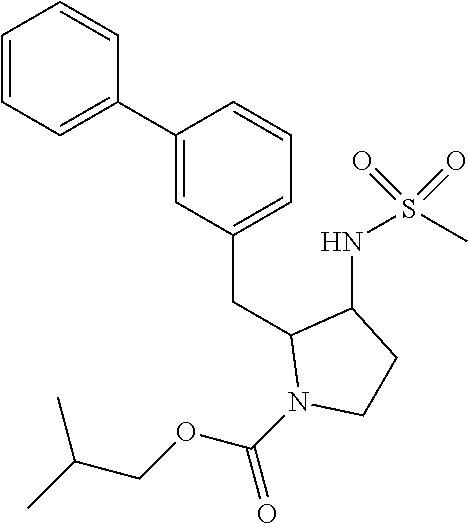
C1(C2=CC=CC=C2)=CC(CC2N(C(OCC(C)C)=O)CCC2NS(C)(=O)=O)=CC=C1
